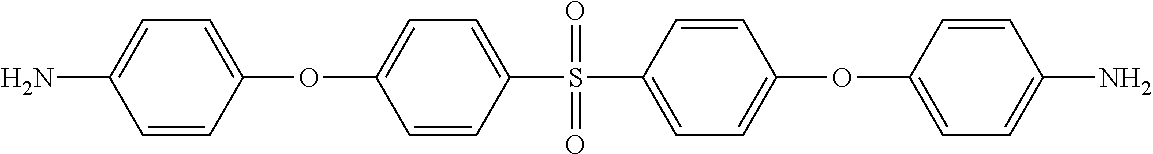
C1=C(N)C=CC(OC2=CC=C(S(=O)(=O)C3=CC=C(OC4=CC=C(N)C=C4)C=C3)C=C2)=C1
